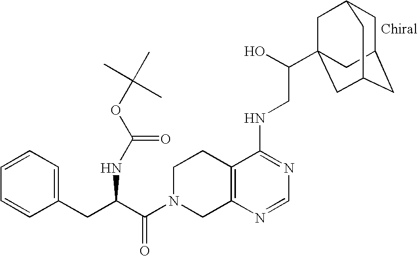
C(=O)(N1CC2=C(CC1)C(NCC(O)C13CC4CC(CC(C1)C4)C3)=NC=N2)C(CC1=CC=CC=C1)NC(OC(C)(C)C)=O
